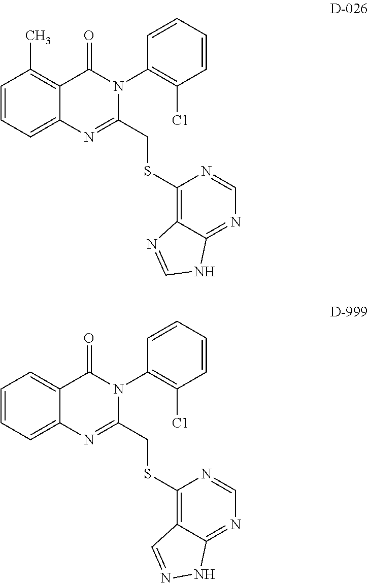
C1=CC=C2C(=C1C)C(=O)N(C1=C([C1])C=CC=C1)C(CSC1=C3C(=NC=N1)NC=N3)=N2.C1=CC=C2C(=C1)C(=O)N(C1=C([C1])C=CC=C1)C(CSC1=C3C(=NC=N1)NN=C3)=N2
